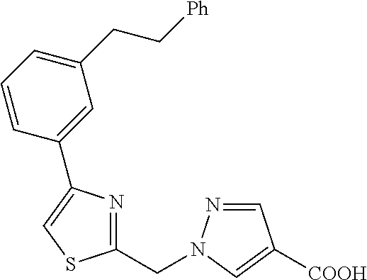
C1(CN2N=CC([COOH])=C2)=NC(C2=CC(CC[Ph])=CC=C2)=CS1
